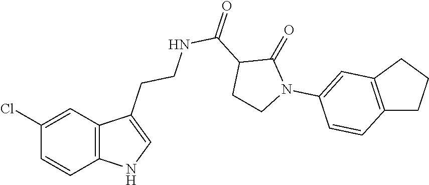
C12=C(C=C(Cl)C=C1)C(CCNC(=O)C1CCN(C3=CC4=C(C=C3)CCC4)C1=O)=CN2
